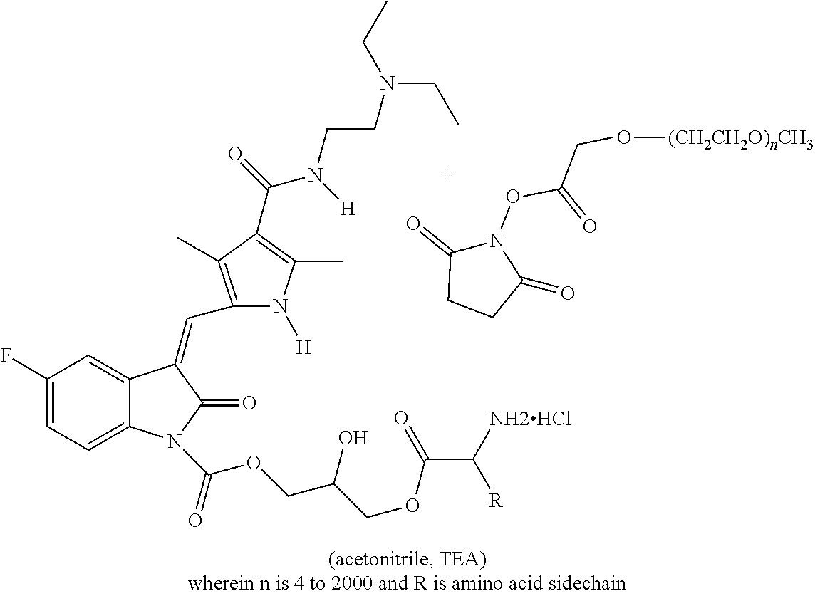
C1(F)=CC=C2C(=C1)C(=CC1=C(C)C(C(=O)N(CCN(CC)CC)[H])=C(C)N1[H])C(=O)N2C(=O)OCC(COC(=O)C([NH2HCl])[R])O.N1(OC(=O)CO[(CH2CH2O)nCH3])C(=O)CCC1=O
